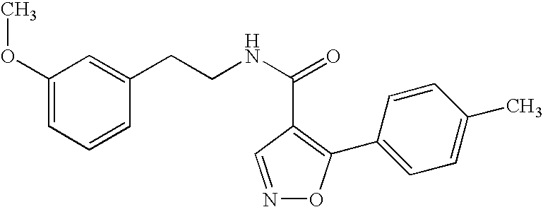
C1(OC)=CC=CC(CCNC(=O)C2=C(C3=CC=C(C)C=C3)ON=C2)=C1
